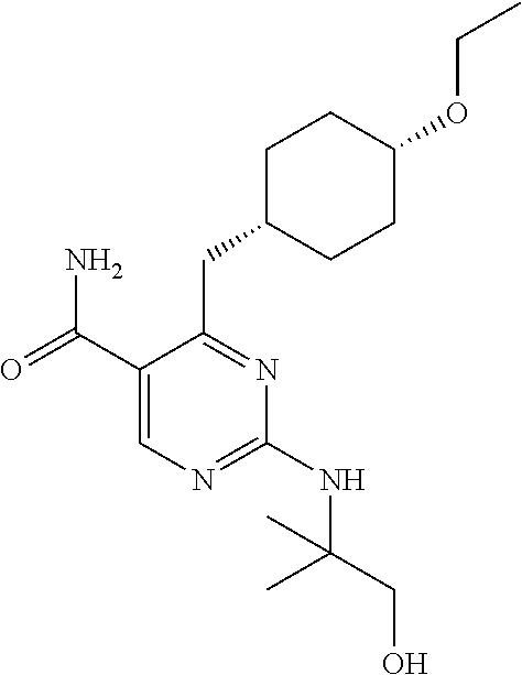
C1(C(=O)N)=CN=C(NC(CO)(C)C)N=C1CC1CCC(OCC)CC1
